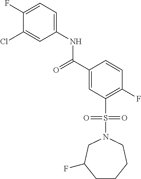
C1(F)=CC=C(NC(C2=CC(S(N3CC(F)CCCC3)(=O)=O)=C(F)C=C2)=O)C=C1Cl
